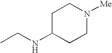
CCNC1CCN([Me])CC1
